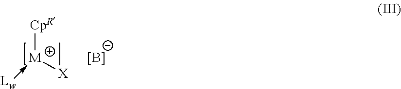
[CpR][M]([X])-[Lw].[B-]
